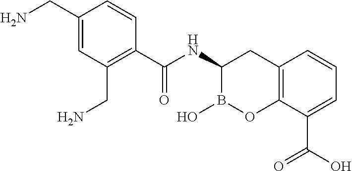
C12=C(C(C(O)=O)=CC=C1)OB(O)C(NC(=O)C1=C(CN)C=C(CN)C=C1)C2
